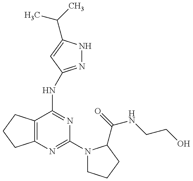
C12=C(C(NC3=NNC(C(C)C)=C3)=NC(N3CCCC3C(=O)NCCO)=N1)CCC2
